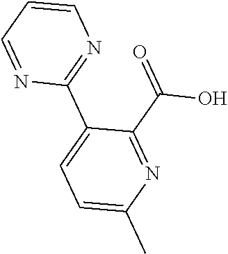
C1(C2=CC=C(C)N=C2C(=O)O)=NC=CC=N1
